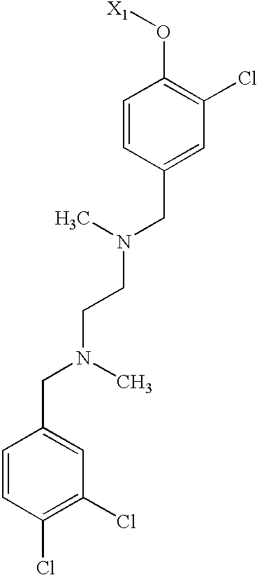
C1=CC(CN(CCN(CC2=CC(Cl)=C(Cl)C=C2)C)C)=CC(Cl)=C1O[X1]
